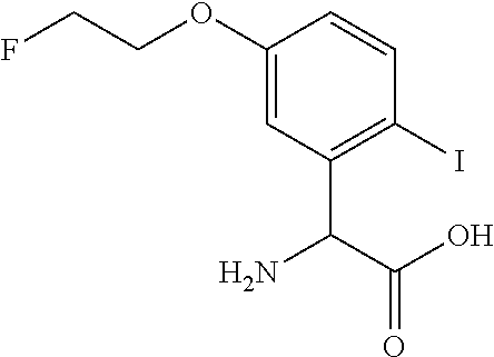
C(C(O)=O)(N)C1=C(I)C=CC(OCCF)=C1
